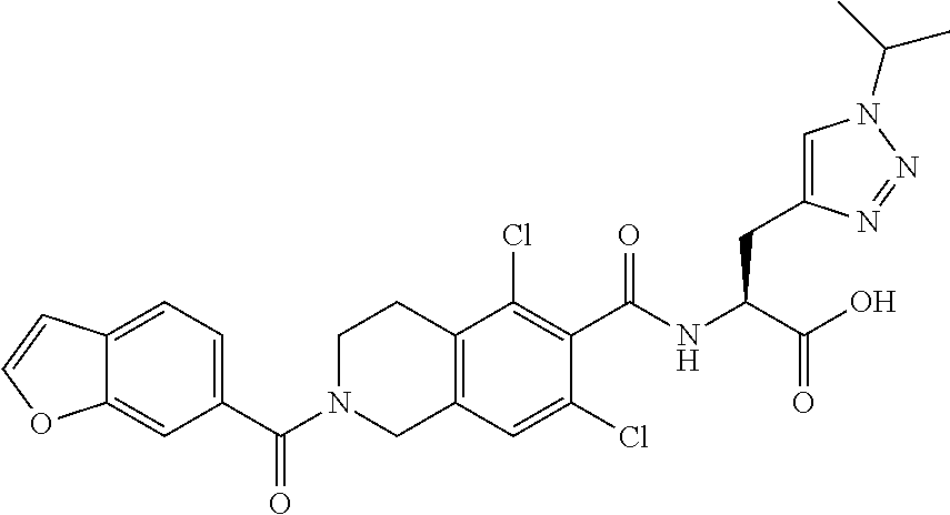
C12=CC=C(C(N3CC4=C(CC3)C(Cl)=C(C(NC(C(O)=O)CC3=CN(C(C)C)N=N3)=O)C(Cl)=C4)=O)C=C1OC=C2
